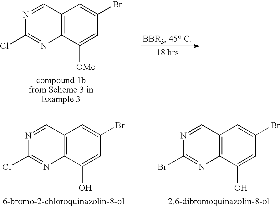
C12=C(C([OMe])=CC(Br)=C1)N=C(Cl)N=C2.C12=C(C(O)=CC(Br)=C1)N=C(Cl)N=C2.C12=C(C(O)=CC(Br)=C1)N=C(Br)N=C2
